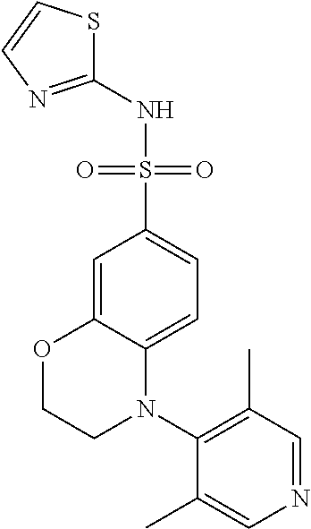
C1(NS(C2=CC=C3C(=C2)OCCN3C2=C(C)C=NC=C2C)(=O)=O)=NC=CS1
